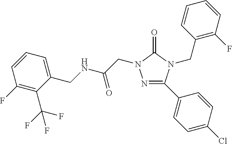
N(C(=O)CN1N=C(C2=CC=C(Cl)C=C2)N(CC2=C(F)C=CC=C2)C1=O)CC1=CC=CC(F)=C1C(F)(F)F
